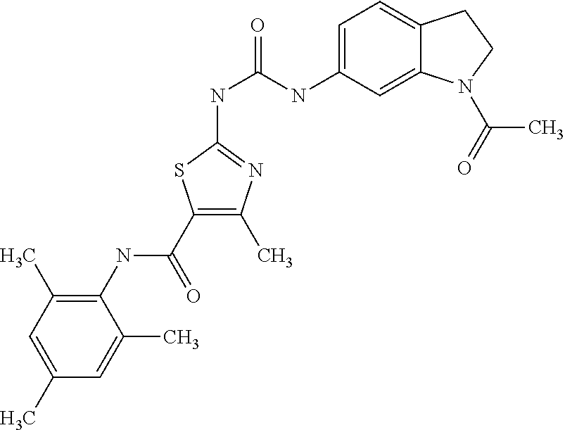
C1(NC(C2=C(C)N=C(NC(=O)NC3=CC=C4C(=C3)N(C(=O)C)CC4)S2)=O)=C(C)C=C(C)C=C1C
